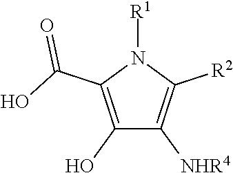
C1(O)=C(C(O)=O)N([R1])C([R2])=C1[NHR4]
